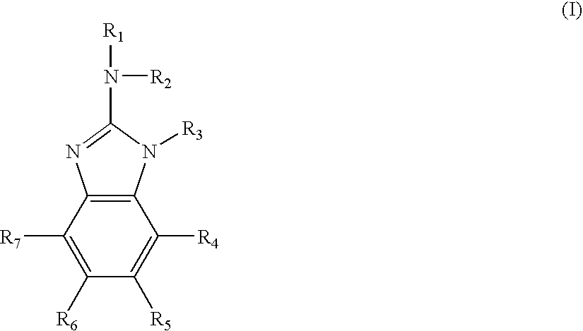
C1([R7])=C([R6])C([R5])=C([R4])C2=C1N=C(N([R1])[R2])N2[R3]
